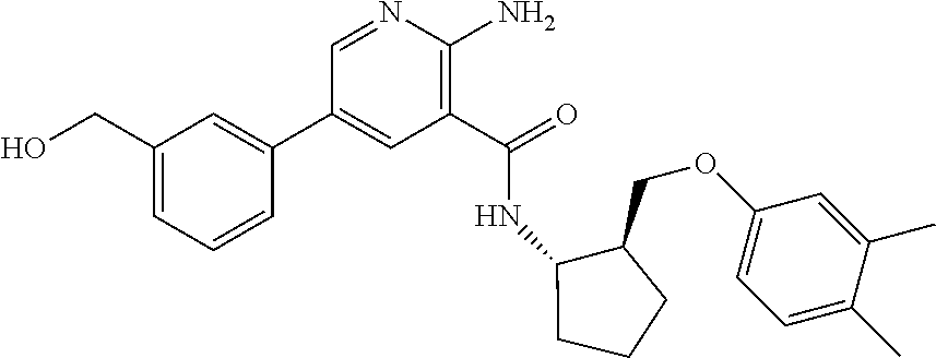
C1(C(=O)NC2C(COC3=CC=C(C)C(C)=C3)CCC2)=C(N)N=CC(C2=CC(CO)=CC=C2)=C1
